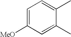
C1=C([MeO])C=C(C)C(C)=C1
